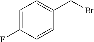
BrCC1=CC=C(F)C=C1
